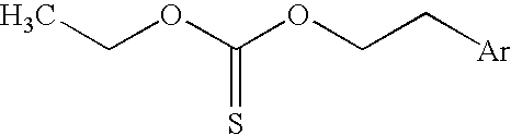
C(OC(OCC[Ar])=S)C
